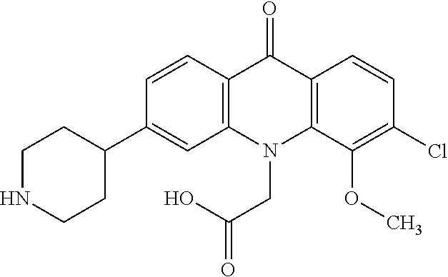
C12=C(N(CC(=O)O)C3=C(C1=O)C=CC(Cl)=C3OC)C=C(C1CCNCC1)C=C2
